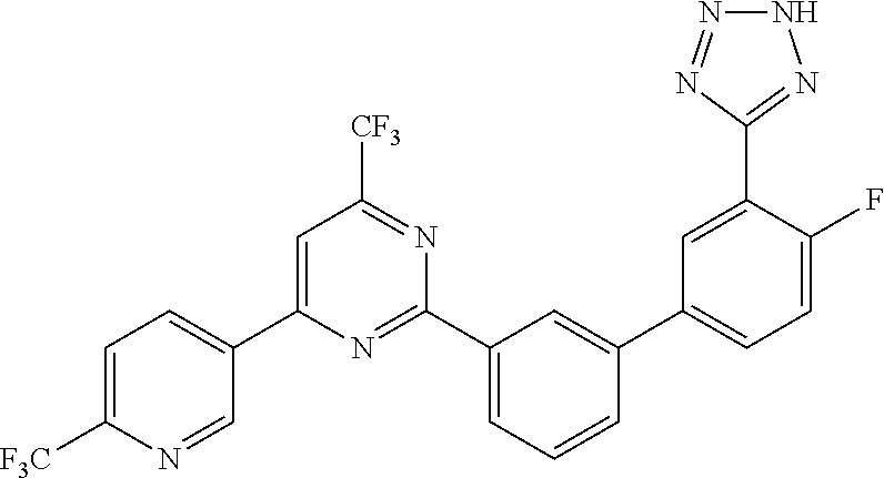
C1=C(C2=CC=C([F3C])N=C2)N=C(C2=CC=CC(C3=CC=C(F)C(C4=NNN=N4)=C3)=C2)N=C1[CF3]
